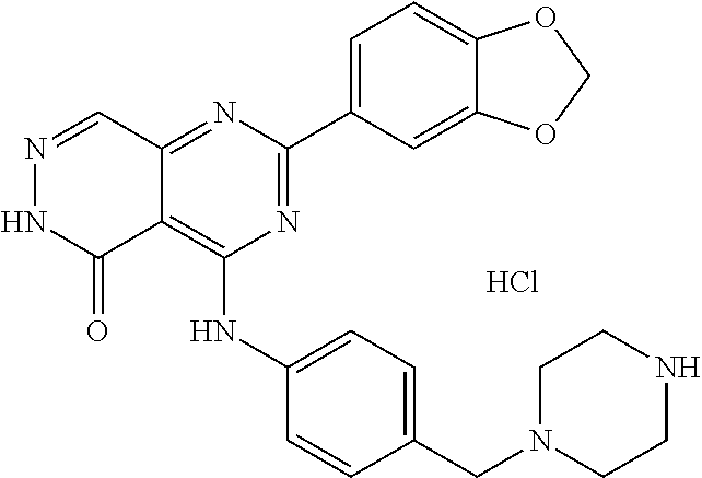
N1=C(C2=CC=C3C(=C2)OCO3)N=C2C(=C1NC1=CC=C(CN3CCNCC3)C=C1)C(=O)NN=C2.Cl
